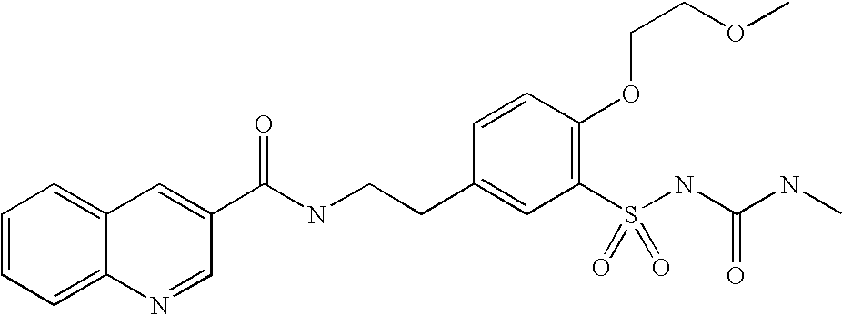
C1=CC=C2C(=C1)C=C(C(NCCC1=CC(S(NC(NC)=O)(=O)=O)=C(OCCOC)C=C1)=O)C=N2
